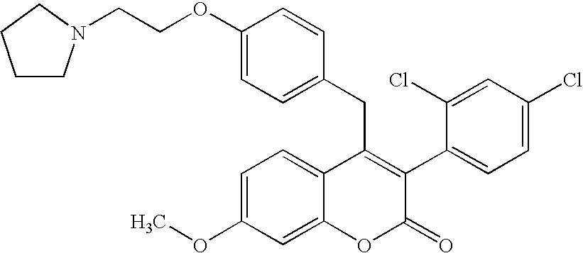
C1(OCCN2CCCC2)=CC=C(CC2=C(C3=CC=C(Cl)C=C3Cl)C(=O)OC3=CC(OC)=CC=C23)C=C1
